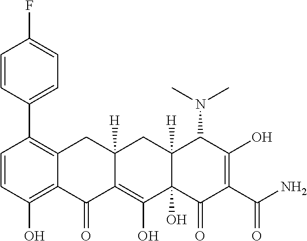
C1=CC(O)=C2C(=C1C1=CC=C(F)C=C1)CC1([H])C(=C(O)C3(O)C([H])(C1)C(N(C)C)C(O)=C(C(N)=O)C3=O)C2=O
